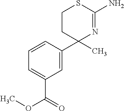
C1=C(C(OC)=O)C=C(C2(C)N=C(N)SCC2)C=C1
